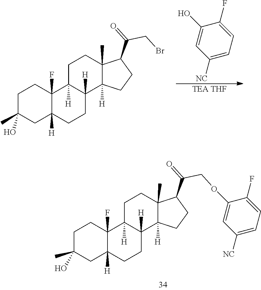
C1C(C)(O)CC2([H])C(F)(C1)C1([H])C([H])(CC2)C2([H])C(C)(CC1)C(C(COC1=CC([NC])=CC=C1F)=O)CC2.C1C(C)(O)CC2([H])C(F)(C1)C1([H])C([H])(CC2)C2([H])C(C)(CC1)C(C(CBr)=O)CC2.C1([NC])=CC=C(F)C(O)=C1.[TEA THF]
